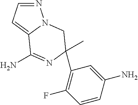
N1=CC=C2N1CC(C)(C1=C(F)C=CC(N)=C1)N=C2N
